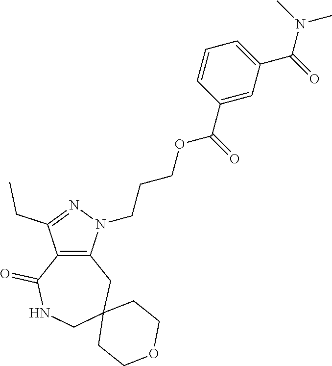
C12=C(N(CCCOC(C3=CC(C(=O)N(C)C)=CC=C3)=O)N=C1CC)CC1(CNC2=O)CCOCC1
